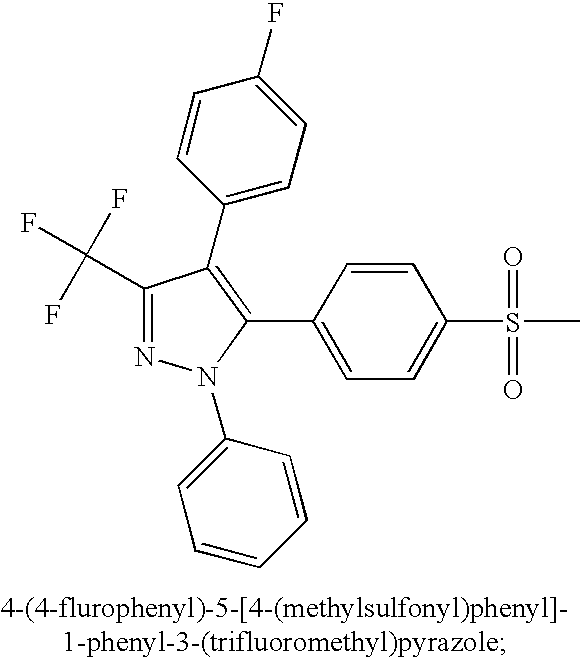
C1(C(F)(F)F)=NN(C2=CC=CC=C2)C(C2=CC=C(S(C)(=O)=O)C=C2)=C1C1=CC=C(F)C=C1
